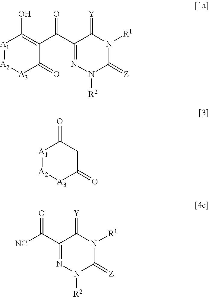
N1=C(C(=O)C2=C(O)[A1][A2][A3]C2=O)C(=[Y])N([R1])C(=[Z])N1[R2].[A1]1[A2][A3]C(=O)CC1=O.N1=C(C(=O)[NC])C(=[Y])N([R1])C(=[Z])N1[R2]
